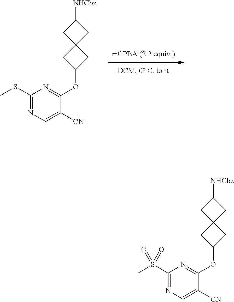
C1(SC)=NC=C([CN])C(OC2CC3(C2)CC([NHCbz])C3)=N1.C1(S(C)(=O)=O)=NC=C([CN])C(OC2CC3(C2)CC([NHCbz])C3)=N1
